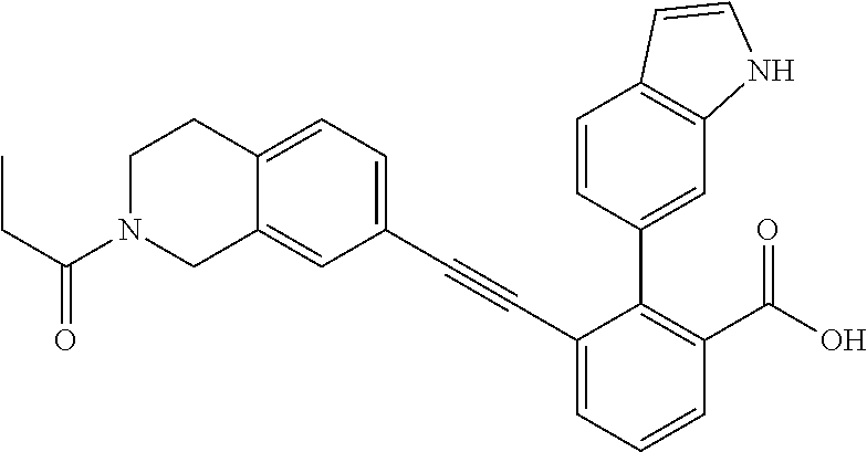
C12=CC=C(C#CC3=CC=CC(C(O)=O)=C3C3=CC4=C(C=C3)C=CN4)C=C1CN(C(CC)=O)CC2
